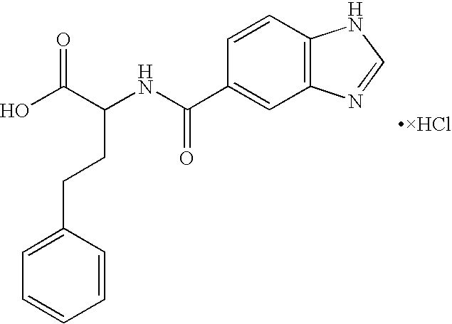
OC(C(NC(C1=CC2=C(C=C1)NC=N2)=O)CCC1=CC=CC=C1)=O
